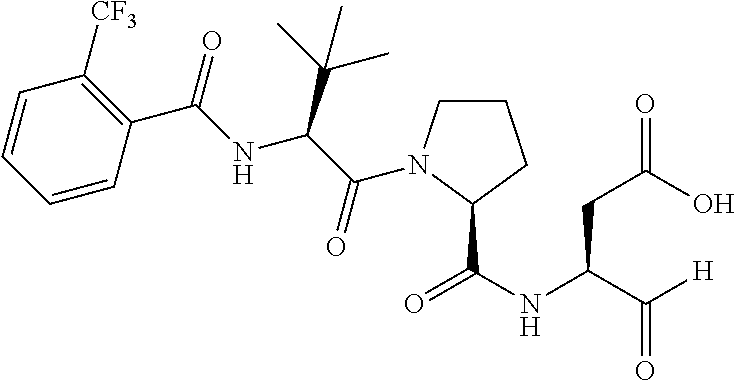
C1=CC=CC(C(=O)NC(C(C)(C)C)C(=O)N2CCCC2C(NC(C([H])=O)CC(=O)O)=O)=C1[CF3]
